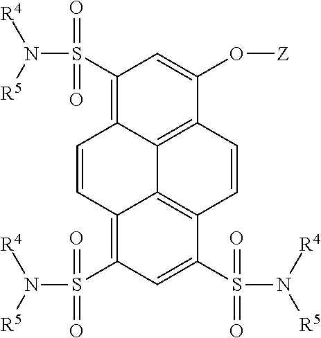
C1(S(N([R5])[R4])(=O)=O)=C2C3=C(C(O[Z])=C1)C=CC1=C3C(=C(S(N([R5])[R4])(=O)=O)C=C1S(N([R4])[R5])(=O)=O)C=C2
